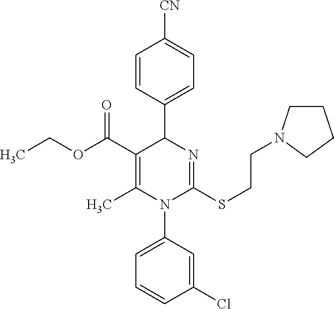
C1=CC(C2C(C(OCC)=O)=C(C)N(C3=CC=CC(Cl)=C3)C(SCCN3CCCC3)=N2)=CC=C1[CN]
